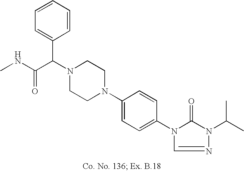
N1(C(C2=CC=CC=C2)C(NC)=O)CCN(C2=CC=C(N3C(=O)N(C(C)C)N=C3)C=C2)CC1
